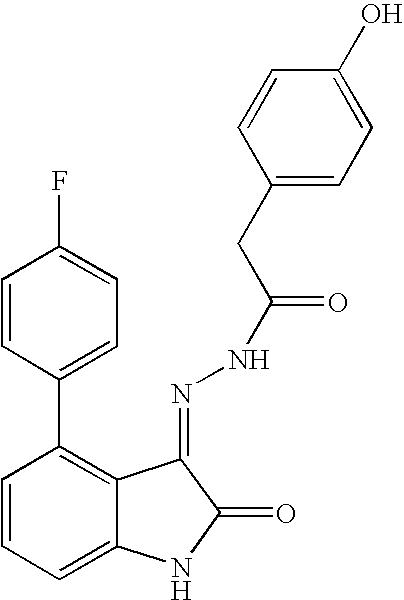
C1=CC(C2=C3C(=CC=C2)NC(=O)C3=NNC(=O)CC2=CC=C(O)C=C2)=CC=C1F
